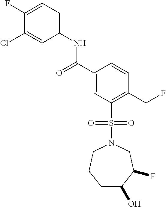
C1(F)=CC=C(NC(C2=CC(S(N3CCCC(O)C(F)C3)(=O)=O)=C(CF)C=C2)=O)C=C1Cl
